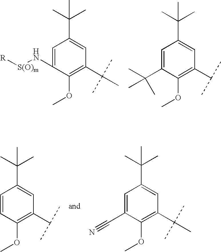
C1=CC(OC)=C(C(C)C)C=C1C(C)(C)C.C1=C(C#N)C(OC)=C(C(C)(C)C)C=C1C(C)(C)C.C1=C(N[S(O)m][R])C(OC)=C(C(C)(C)C)C=C1C(C)(C)C.C1=C(C(C)(C)C)C(OC)=C(C(C)C)C=C1C(C)(C)C
